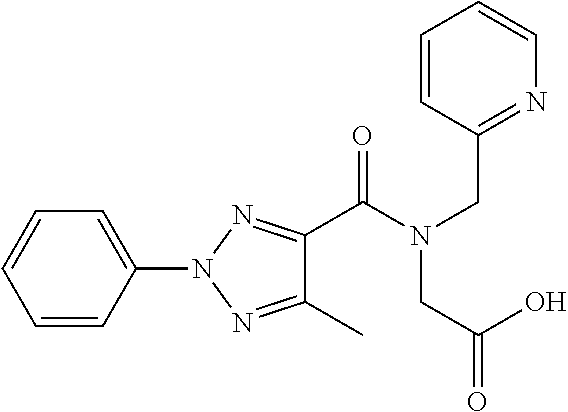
C1(C(N(CC2=NC=CC=C2)CC(=O)O)=O)=NN(C2=CC=CC=C2)N=C1C
